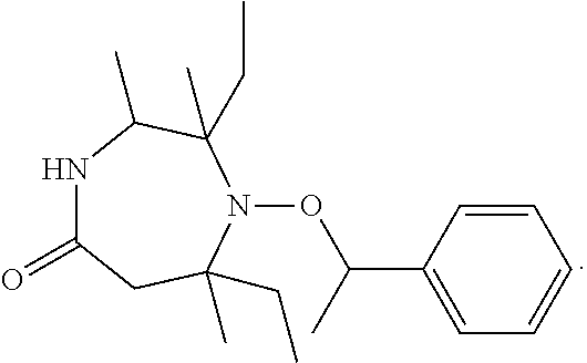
N1C(=O)CC(CC)(C)N(OC(C2=CC=CC=C2)C)C(C)(CC)C1C
